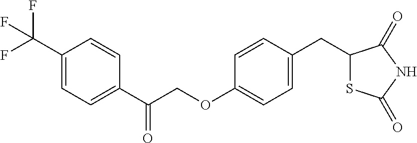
C1(C(F)(F)F)=CC=C(C(COC2=CC=C(CC3SC(=O)NC3=O)C=C2)=O)C=C1
